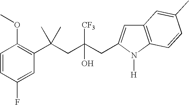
C1=CC(F)=CC(C(CC(CC2=CC3=C(N2[H])C=CC(C)=C3)([CF3])O)(C)C)=C1OC
